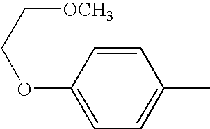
C1=C(OCC[OCH3])C=CC(C)=C1
